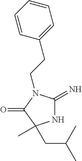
N1C(=N)N(CCC2=CC=CC=C2)C(=O)C1(C)CC(C)C
